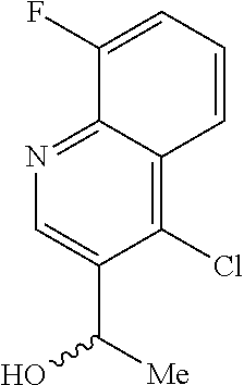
N1=C2C(=C(Cl)C(C([Me])O)=C1)C=CC=C2F
